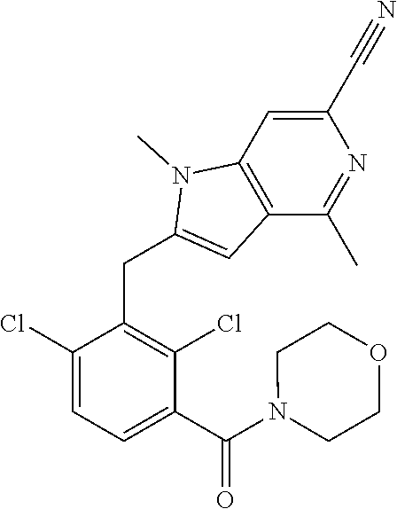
C1(Cl)=CC=C(C(N2CCOCC2)=O)C(Cl)=C1CC1=CC2=C(N1C)C=C(C#N)N=C2C
